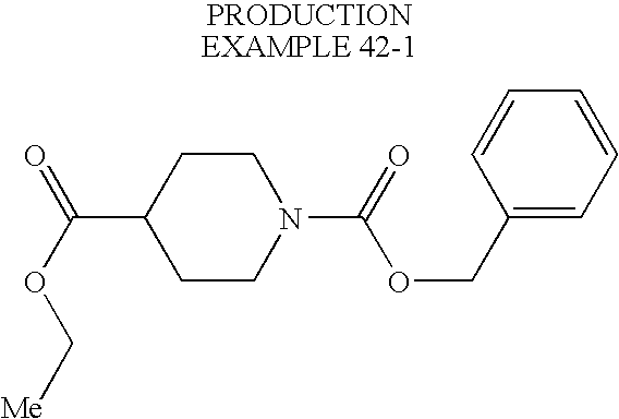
[Me]COC(=O)C1CCN(C(=O)OCC2=CC=CC=C2)CC1
